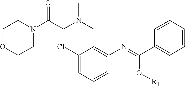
C1OCCN(C(CN(CC2=C(N=C(C3=CC=CC=C3)O[R1])C=CC=C2Cl)C)=O)C1
